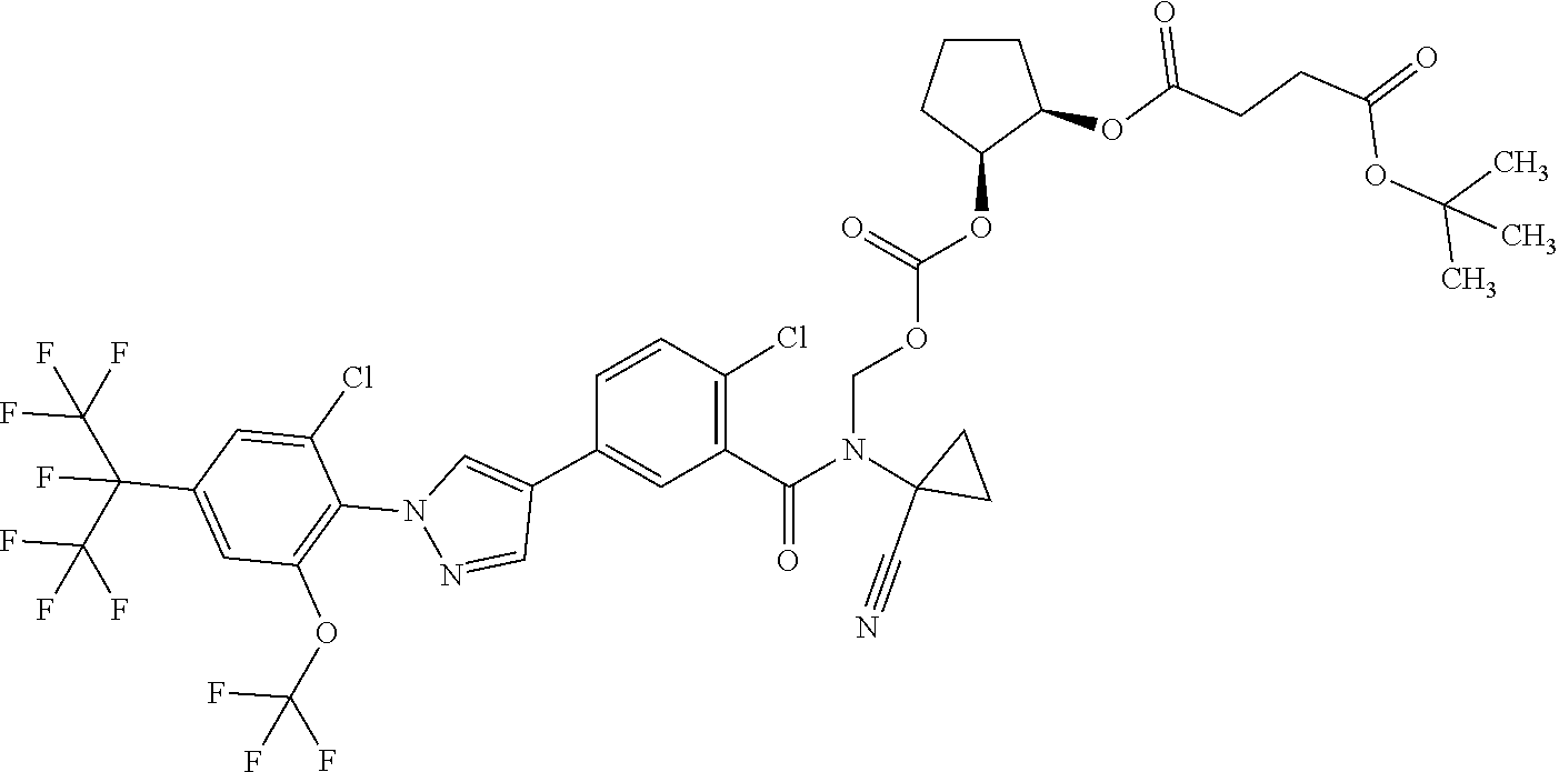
C1=NN(C2=C(OC(F)(F)F)C=C(C(C(F)(F)F)(F)C(F)(F)F)C=C2Cl)C=C1C1=CC(C(N(C2(C#N)CC2)COC(=O)OC2CCCC2OC(CCC(=O)OC(C)(C)C)=O)=O)=C(Cl)C=C1
